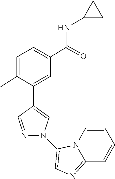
N12C(=NC=C1N1C=C(C3=CC(C(NC4CC4)=O)=CC=C3C)C=N1)C=CC=C2
